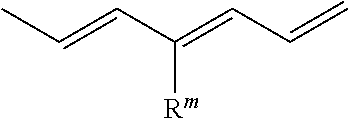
CC=CC(=CC=C)[Rm]
